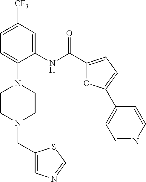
C1=C([CF3])C=C(NC(C2=CC=C(C3=CC=NC=C3)O2)=O)C(N2CCN(CC3=CN=CS3)CC2)=C1
